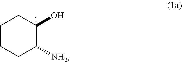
C1CCC([NH2])C(O)C1
